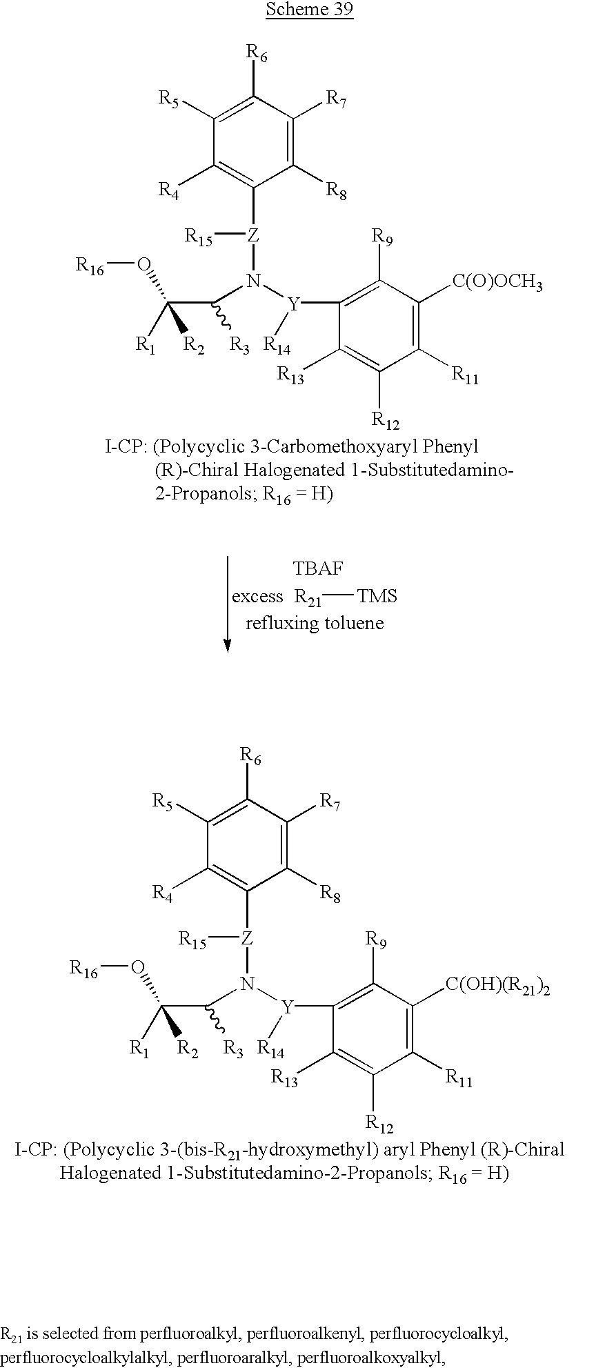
[TBAF].C1([R8])=C([R7])C([R6])=C([R5])C([R4])=C1[Z]([R15])N(C([R3])C([R1])([R2])O[R16])[Y](C1=C([R9])C([C(O)OCH3])=C([R11])C([R12])=C1[R13])[R14].[R21][TMS].C1([R8])=C([R7])C([R6])=C([R5])C([R4])=C1[Z]([R15])N(C([R3])C([R1])([R2])O[R16])[Y](C1=C([R9])C([C(OH)(R21)2])=C([R11])C([R12])=C1[R13])[R14]
